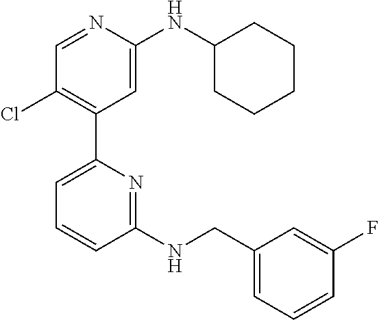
C1=NC(NC2CCCCC2)=CC(C2=CC=CC(NCC3=CC=CC(F)=C3)=N2)=C1Cl
